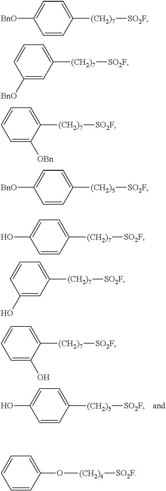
C1=CC([(CH2)5][SO2F])=CC=C1O.C1=CC([(CH2)7][SO2F])=CC=C1[BnO].C1([BnO])=CC([(CH2)7][SO2F])=CC=C1.C1=C([OBn])C([(CH2)7][SO2F])=CC=C1.C1=CC([(CH2)5][SO2F])=CC=C1[BnO].C1=CC([(CH2)7][SO2F])=CC=C1O.C1(O)=CC([(CH2)7][SO2F])=CC=C1.C1=C(O)C([(CH2)7][SO2F])=CC=C1.C1=CC(O[(CH2)4][SO2F])=CC=C1
